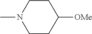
C1CN(C)CCC1[OMe]
